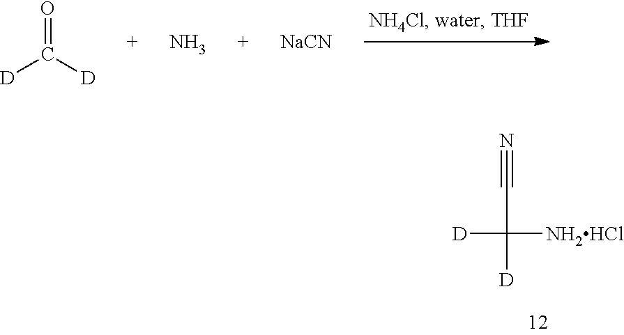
[D]C([D])=O.N.[NaCN].N#CC([NH2HCl])([D])[D]
